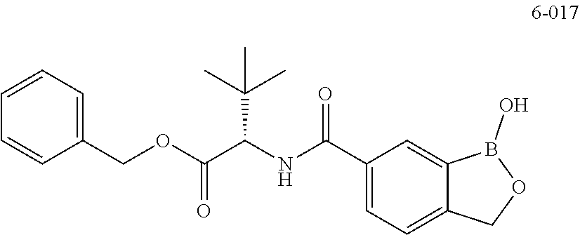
C1(C(NC(C(OCC2=CC=CC=C2)=O)C(C)(C)C)=O)=CC=C2C(=C1)B(O)OC2
